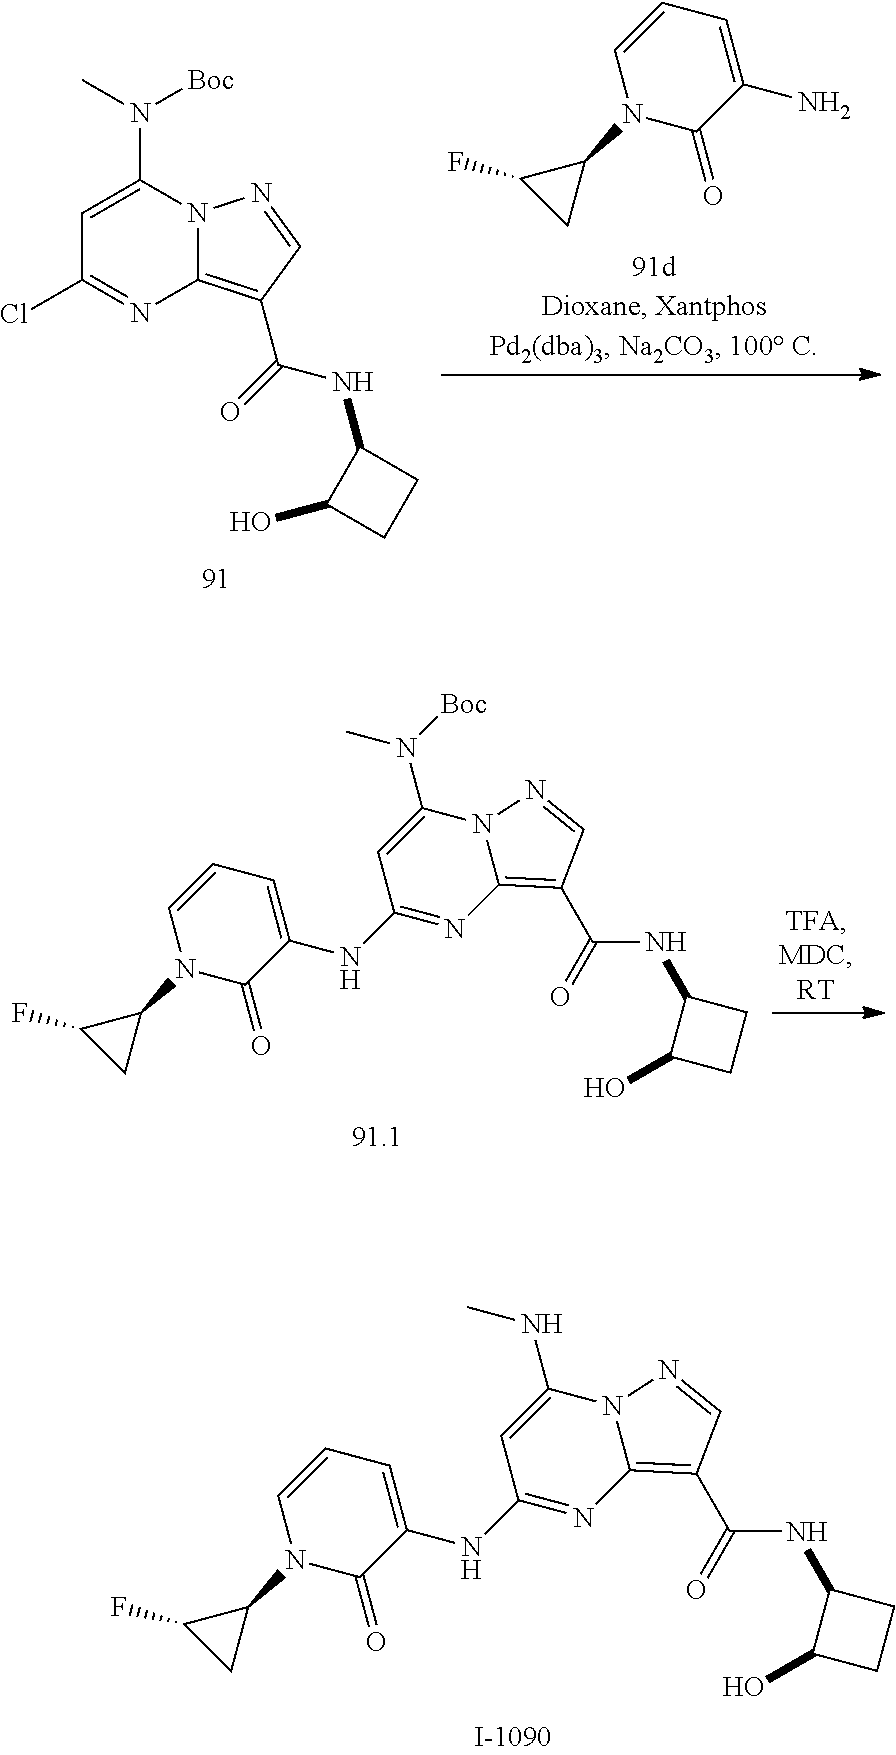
C1=C(N(C)[Boc])N2C(=C(C(NC3C(O)CC3)=O)C=N2)N=C1Cl.N1(C2C(F)C2)C(=O)C(N)=CC=C1.C1=C(N(C)[Boc])N2C(=C(C(NC3C(O)CC3)=O)C=N2)N=C1NC1=CC=CN(C2C(F)C2)C1=O.C1=C(NC)N2C(=C(C(NC3C(O)CC3)=O)C=N2)N=C1NC1=CC=CN(C2C(F)C2)C1=O
